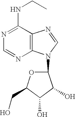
C1(N2C3=C(N=C2)C(NCC)=NC=N3)OC(CO)C(O)C1O
